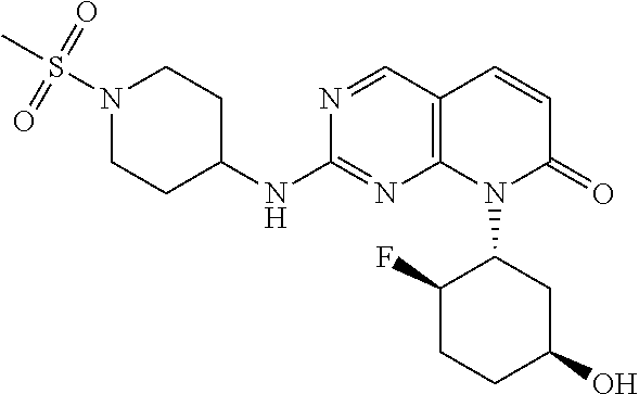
N1(S(C)(=O)=O)CCC(NC2=NC3=C(C=N2)C=CC(=O)N3C2C(F)CCC(O)C2)CC1
